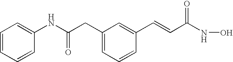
C(C1=CC=CC(C=CC(NO)=O)=C1)C(NC1=CC=CC=C1)=O
